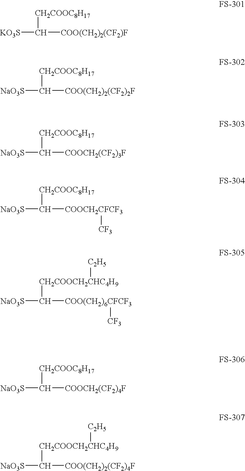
[KO3S]C([COO(CH2)2(CF2)F])[CH2COOC8H17].[NaO3S]C([COO(CH2)2(CF2)2F])[CH2COOC8H17].[NaO3S]C([COOCH2(CF2)3F])[CH2COOC8H17].[NaO3S]C([COOCH2CFCF3][CF3])[CH2COOC8H17].[NaO3S]C([COO(CH2)6CFCF3][CF3])[CH2COOCH2CHC4H9][C2H5].[NaO3S]C([COOCH2(CF2)4F])[CH2COOC8H17].[NaO3S]C([COO(CH2)2(CF2)4F])[CH2COOCH2CHC4H9][C2H5]
